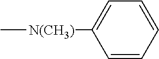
C[N(CH3)]C1=CC=CC=C1
